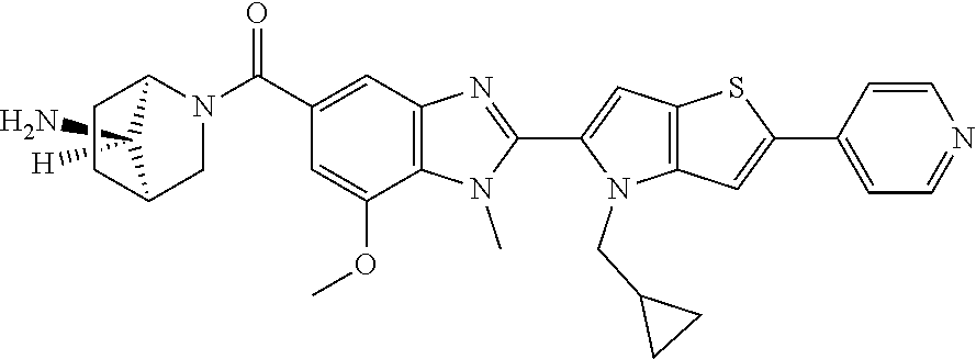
C1([H])(N)C2CCC1N(C(C1=CC3=C(C(OC)=C1)N(C)C(C1=CC4=C(N1CC1CC1)C=C(C1=CC=NC=C1)S4)=N3)=O)C2
